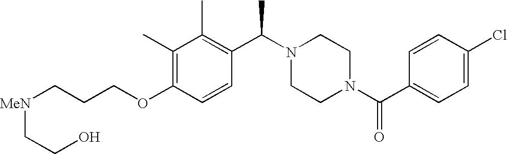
C(OC1=C(C)C(C)=C(C(N2CCN(C(C3=CC=C(Cl)C=C3)=O)CC2)C)C=C1)CC[MeN]CCO
